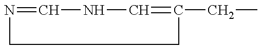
N(=CNC=C(CC)C)C
